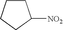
C1CCCC1[NO2]
